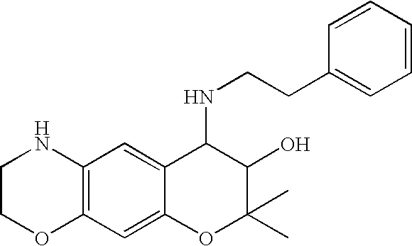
C12=C(C=C3C(=C1)C(NCCC1=CC=CC=C1)C(O)C(C)(C)O3)OCCN2
